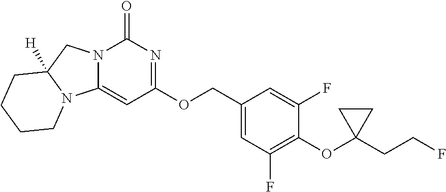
O(C1=C(F)C=C(COC2=NC(=O)N3C(=C2)N2C([H])(C3)CCCC2)C=C1F)C1(CCF)CC1
